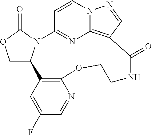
C1C2N(C(=O)O1)C1=NC3=C(C=NN3C=C1)C(=O)NCCOC1=C2C=C(F)C=N1
